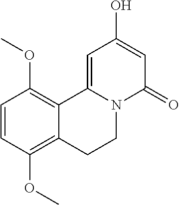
C1=CC(OC)=C2C(=C1OC)C1=CC(O)=CC(=O)N1CC2
